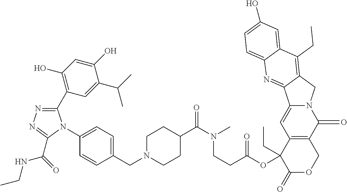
CCNC(=O)C1=NN=C(C2=C(O)C=C(O)C(C(C)C)=C2)N1C1=CC=C(CN2CCC(C(N(CCC(=O)OC3(CC)C(=O)OCC4=C3C=C3N(C4=O)CC4=C(CC)C5=CC(O)=CC=C5N=C34)C)=O)CC2)C=C1
